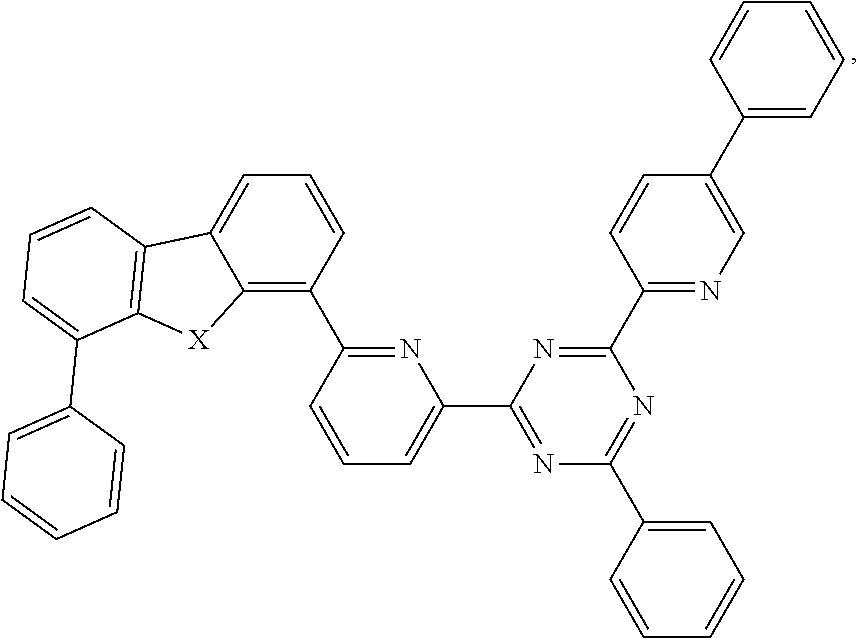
N1=C(C2=C3C(=CC=C2)C2=C([X]3)C(C3=CC=CC=C3)=CC=C2)C=CC=C1C1=NC(C2=CC=CC=C2)=NC(C2=NC=C(C3=CC=CC=C3)C=C2)=N1
